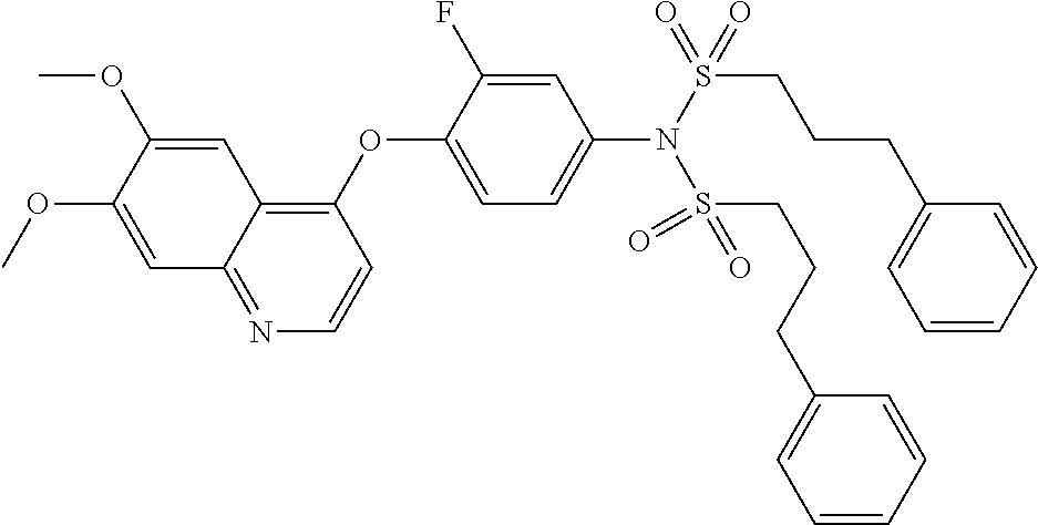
C1=C(OC)C(OC)=CC2=C(OC3=CC=C(N(S(=O)(CCCC4=CC=CC=C4)=O)S(CCCC4=CC=CC=C4)(=O)=O)C=C3F)C=CN=C12
